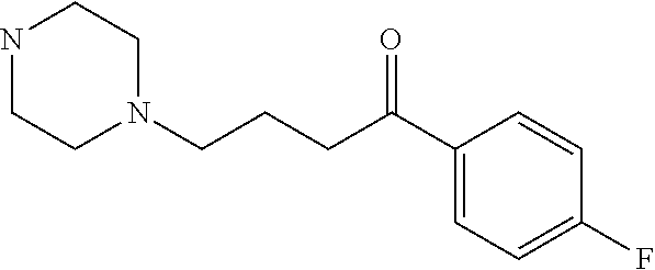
N1CCN(CCCC(C2=CC=C(F)C=C2)=O)CC1
